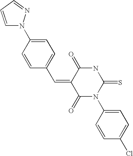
O=C1C(=CC2=CC=C(N3C=CC=N3)C=C2)C(=O)N(C2=CC=C(Cl)C=C2)C(=S)N1
